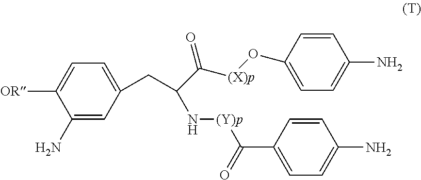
C1(N)=CC(CC(C([(X)p]OC2=CC=C(N)C=C2)=O)N[(Y)p]C(C2=CC=C(N)C=C2)=O)=CC=C1[OR]
